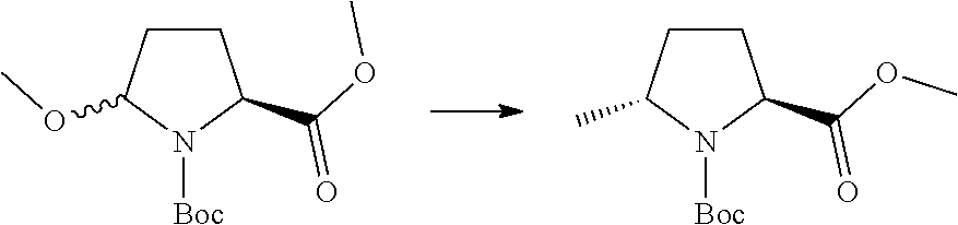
C1CC(C(OC)=O)N([Boc])C1OC.C1CC(C(OC)=O)N([Boc])C1C
